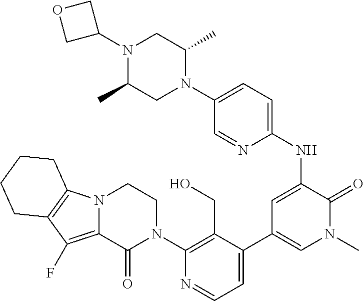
N12C(=C(F)C3=C1CCCC3)C(=O)N(C1=C(CO)C(C3=CN(C)C(=O)C(NC4=CC=C(N5C(C)CN(C6COC6)C(C)C5)C=N4)=C3)=CC=N1)CC2
